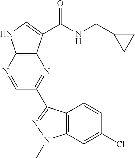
C12=C(N=CC(C3=NN(C)C4=C3C=CC(Cl)=C4)=N1)NC=C2C(NCC1CC1)=O
